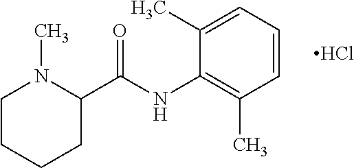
C1C(C(NC2=C(C)C=CC=C2C)=O)N(C)CCC1.Cl
